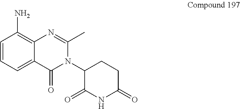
C1=CC=C2C(=C1N)N=C(C)N(C1C(=O)NC(=O)CC1)C2=O
